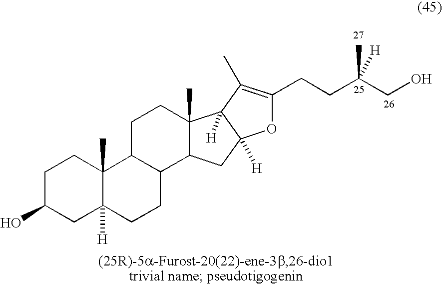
C1C(O)CC2([H])C(C)(C1)C1C(CC2)C2C(C)(CC1)C1([H])C([H])(C2)OC(CCC(CO)(C)[H])=C1C
